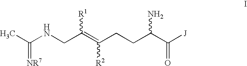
CC(NCC(=C(CCC(C([J])=O)N)[R2])[R1])=[NR7]
